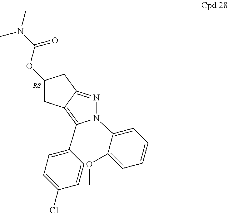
C1(OC(N(C)C)=O)CC2=C(C3=CC=C(Cl)C=C3)N(C3=CC=CC=C3OC)N=C2C1
